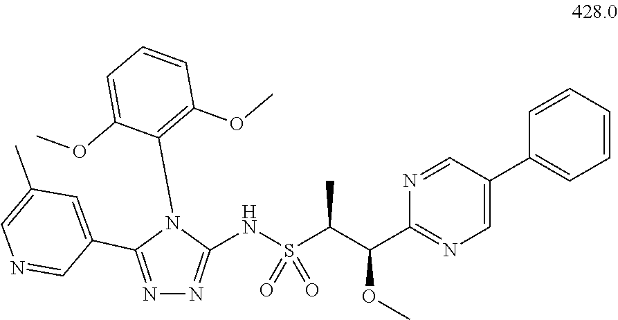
N1=CC(C2=NN=C(NS(C(C(C3=NC=C(C4=CC=CC=C4)C=N3)OC)C)(=O)=O)N2C2=C(OC)C=CC=C2OC)=CC(C)=C1
